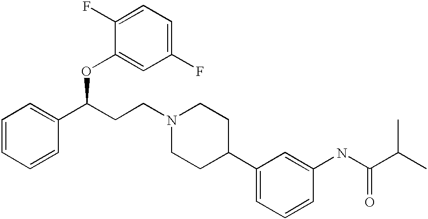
O(C(C1=CC=CC=C1)CCN1CCC(C2=CC=CC(NC(C(C)C)=O)=C2)CC1)C1=CC(F)=CC=C1F
